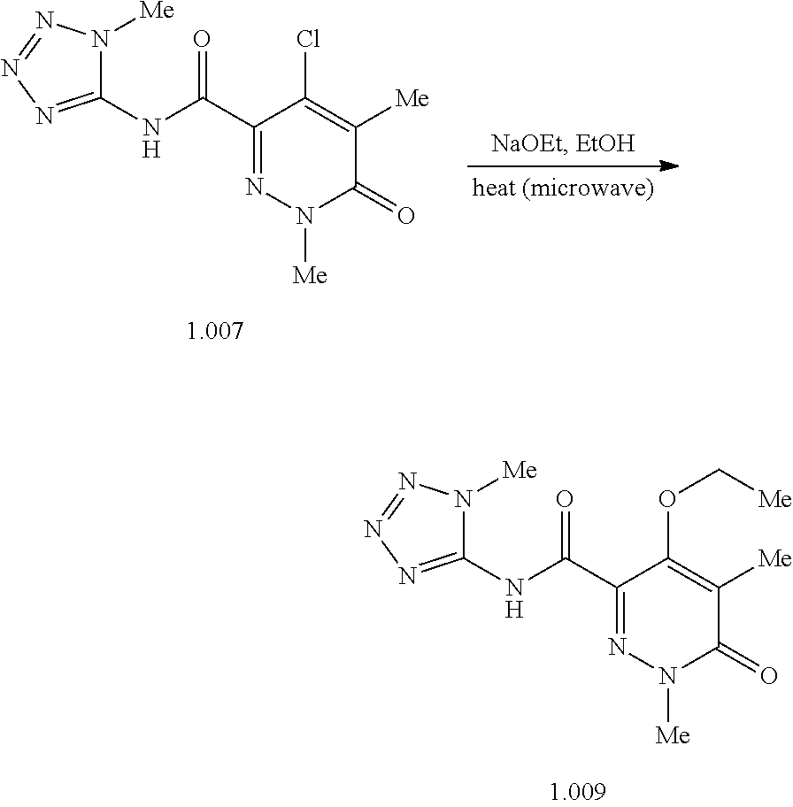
C1(NC(C2=NN([Me])C(=O)C([Me])=C2Cl)=O)=NN=NN1[Me].C1(NC(C2=NN([Me])C(=O)C([Me])=C2OC[Me])=O)=NN=NN1[Me]
